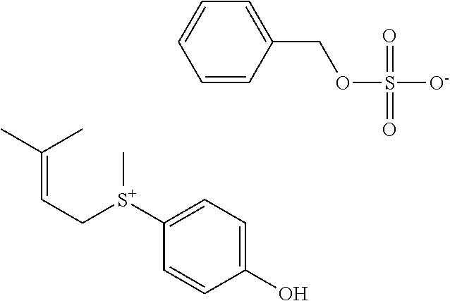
C1([S+](CC=C(C)C)C)=CC=C(O)C=C1.C1=CC(COS([O-])(=O)=O)=CC=C1
